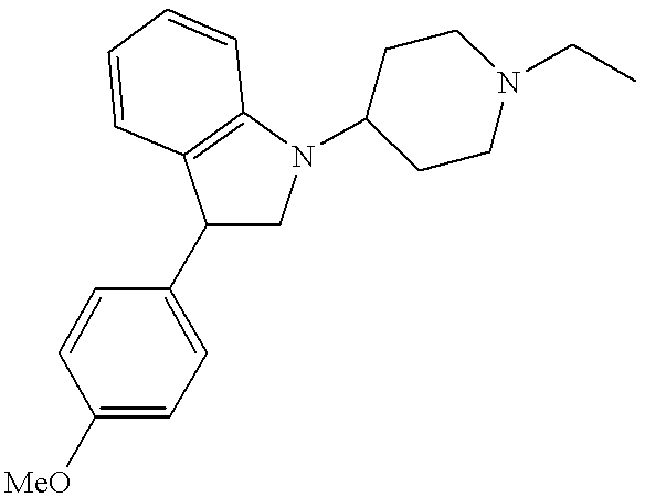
C1(C2=CC=C([MeO])C=C2)CN(C2CCN(CC)CC2)C2=C1C=CC=C2
